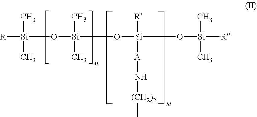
[R][Si](O[Si](C)(O[Si]([R])([A]N[(CH2)2]C)O[Si]([R])(C)(C)C)C)(C)(C)C
